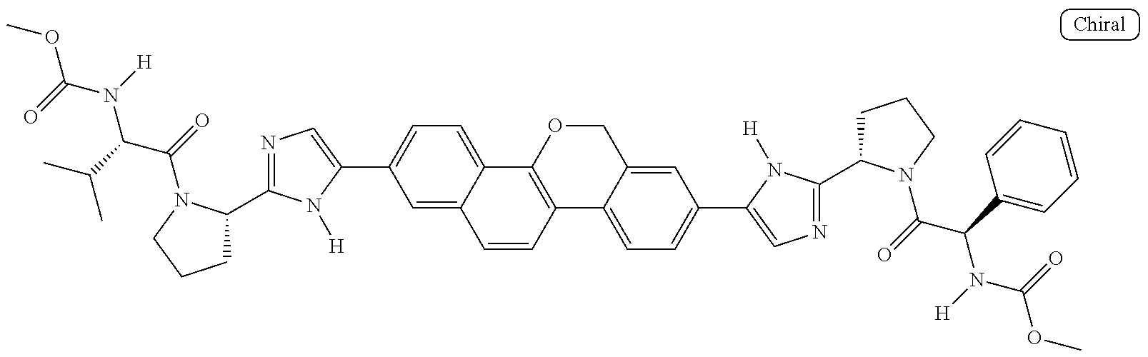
COC(=O)N([H])C(C(C)C)C(=O)N1C(C2=NC=C(C3=CC=C4C(=C3)C=CC3=C4OCC4=CC(C5=CN=C(C6CCCN6C(C(N(C(OC)=O)[H])C6=CC=CC=C6)=O)N5[H])=CC=C34)N2[H])CCC1
